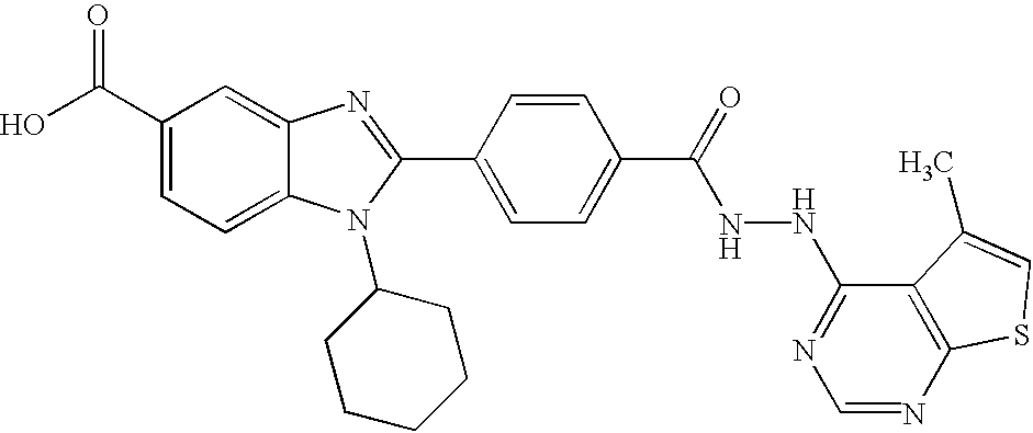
OC(C1=CC=C2C(=C1)N=C(C1=CC=C(C(=O)NNC3=NC=NC4=C3C(C)=CS4)C=C1)N2C1CCCCC1)=O
